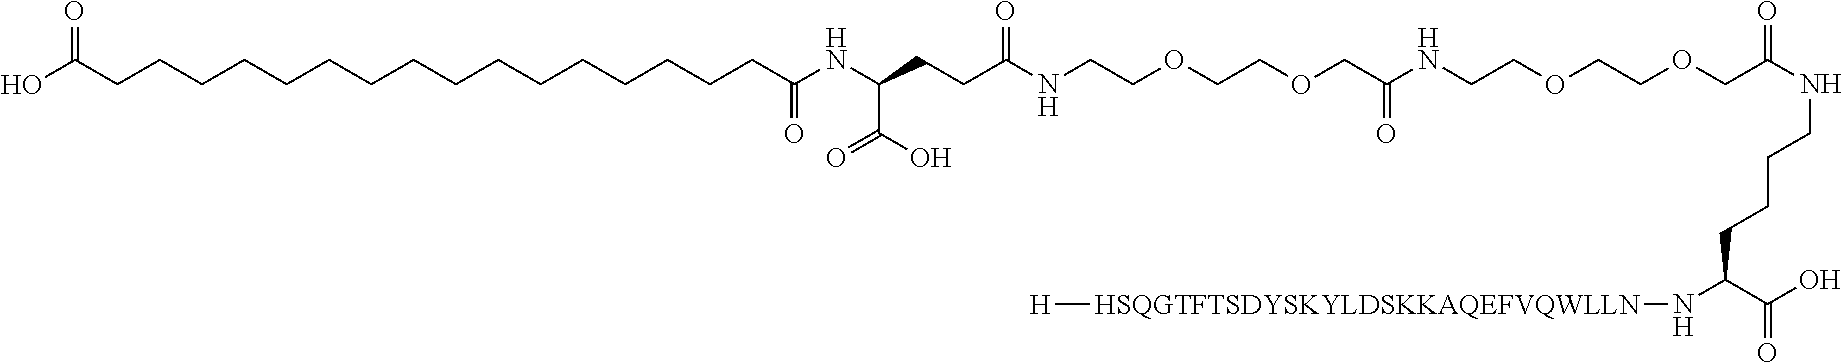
OC(CCCCCCCCCCCCCCCCC(NC(CCC(NCCOCCOCC(NCCOCCOCC(=O)NCCCCC(C(=O)O)N[HSQGTFTSDYSKYLDSKKAQEFVQWLLN][H])=O)=O)C(=O)O)=O)=O
